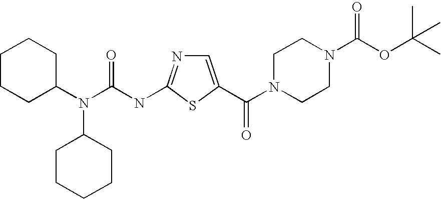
C1CCC(N(C(NC2=NC=C(C(N3CCN(C(OC(C)(C)C)=O)CC3)=O)S2)=O)C2CCCCC2)CC1
